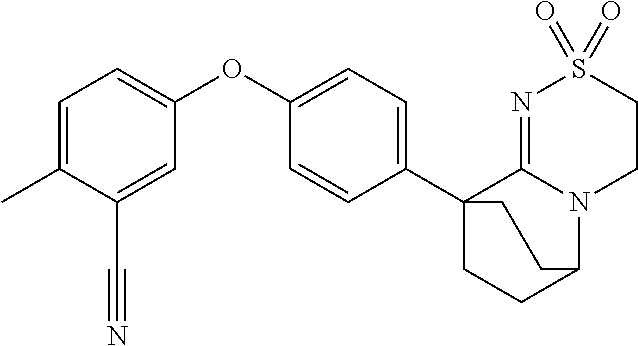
C1=C(C)C(C#N)=CC(OC2=CC=C(C34CCC(N5C3=NS(=O)(=O)CC5)CC4)C=C2)=C1
